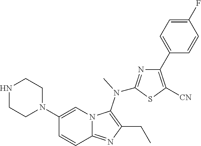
N1(C2=CN3C(=NC(CC)=C3N(C)C3=NC(C4=CC=C(F)C=C4)=C([CN])S3)C=C2)CCNCC1
